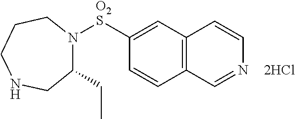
N1([O2S]C2=CC3=C(C=C2)C=NC=C3)CCCNCC1CC
